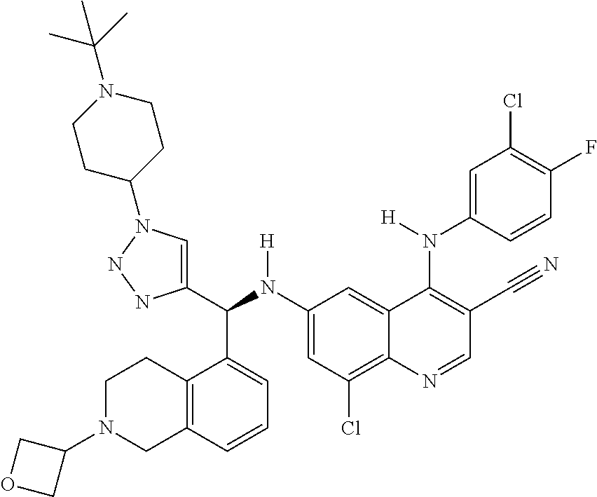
C1(N(C(C2=CN(C3CCN(C(C)(C)C)CC3)NN2)C2=CC=CC3=C2CCN(C2COC2)C3)[H])=CC(Cl)=C2C(=C1)C(N(C1=CC(Cl)=C(F)C=C1)[H])=C(C#N)C=N2
